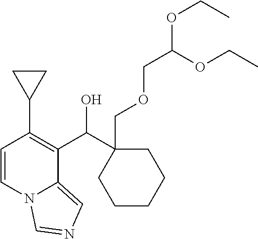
C1(C2=C(C(C3(COCC(OCC)OCC)CCCCC3)O)C3=CN=CN3C=C2)CC1
